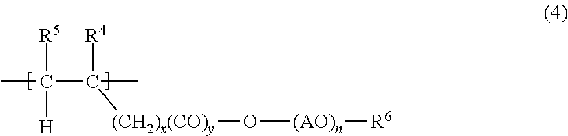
CC([R5])([H])C([R4])([(CH2)x(CO)y]O[(AO)n][R6])C
